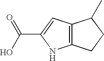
C12=C(C=C(C(O)=O)N1)C(C)CC2
